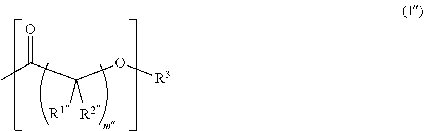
CC(C(O[R3])([R1])[R2])=O
